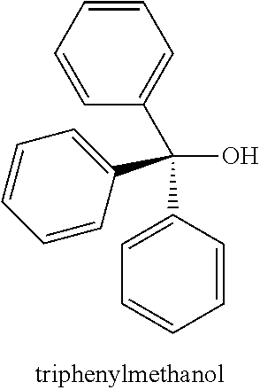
C1=CC=CC(C(C2=CC=CC=C2)(O)C2=CC=CC=C2)=C1
